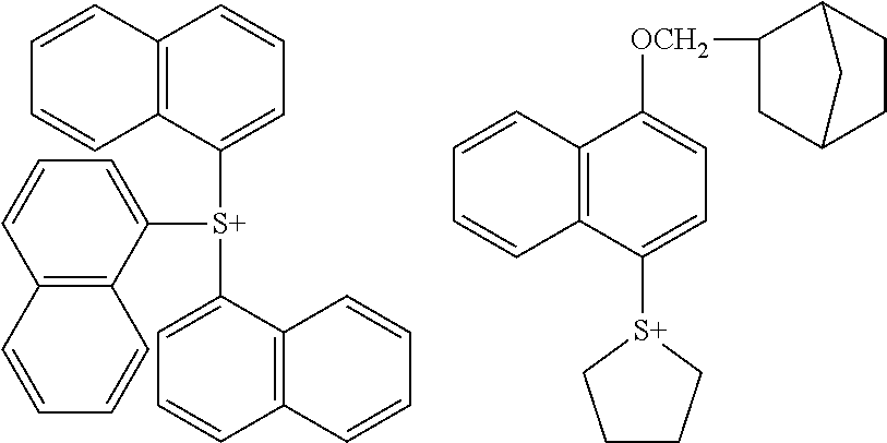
C1=C([S+](C2=CC=CC3=C2C=CC=C3)C2=CC=CC3=C2C=CC=C3)C2=C(C=C1)C=CC=C2.C1=C([S+]2CCCC2)C2=C(C([OCH2]C3CC4CCC3C4)=C1)C=CC=C2
